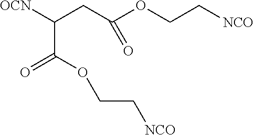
O(CC[NCO])C(C(CC(OCC[NCO])=O)[OCN])=O
